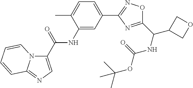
C1(C(C2COC2)NC(=O)OC(C)(C)C)=NC(C2=CC=C(C)C(NC(=O)C3=CN=C4N3C=CC=C4)=C2)=NO1
